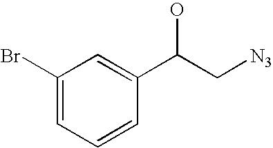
C1(Br)=CC=CC(C(C[N3])O)=C1
